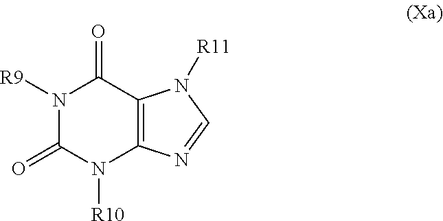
N1([R9])C(=O)N([R10])C2=C(C1=O)N([R11])C=N2
